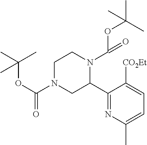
C1N(C(OC(C)(C)C)=O)CC(C2=NC(C)=CC=C2[CO2Et])N(C(=O)OC(C)(C)C)C1
